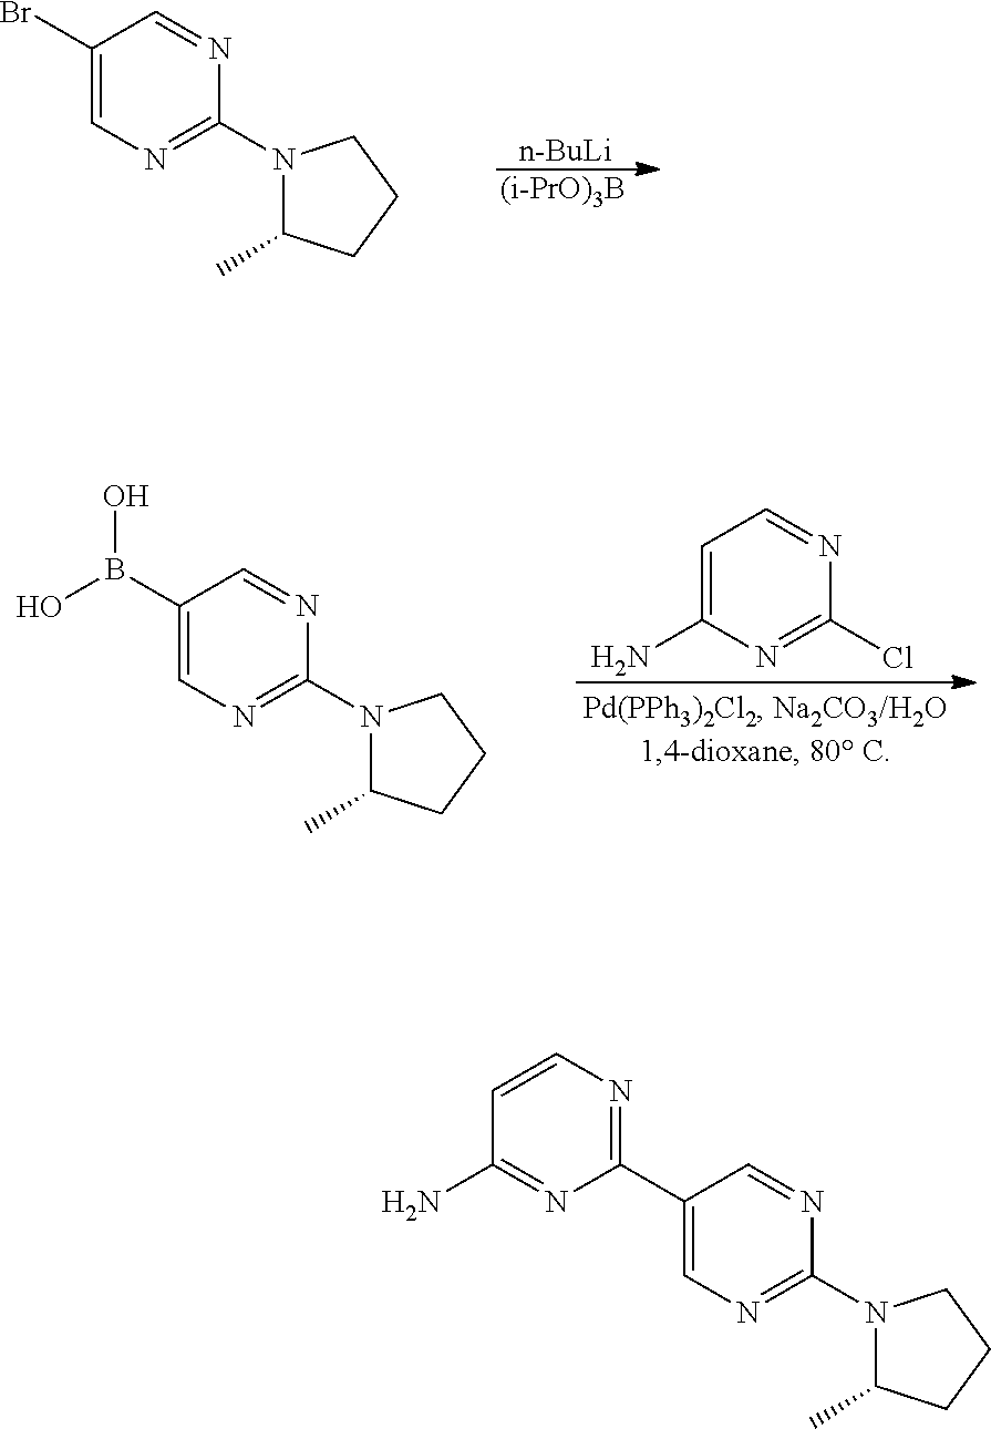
[n-BuLi].[(i-PrO)3B].C1(Br)=CN=C(N2C(C)CCC2)N=C1.C1=C(N)N=C(Cl)N=C1.C1(B(O)O)=CN=C(N2C(C)CCC2)N=C1.C1(C2=NC=CC(N)=N2)=CN=C(N2C(C)CCC2)N=C1
